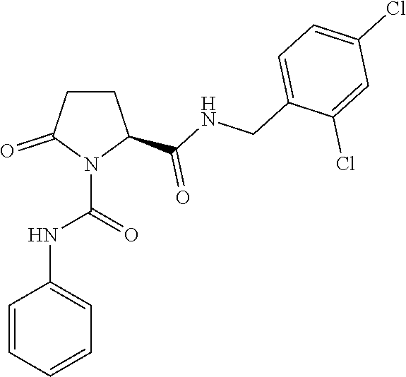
C1CC(C(NCC2=CC=C(Cl)C=C2Cl)=O)N(C(=O)NC2=CC=CC=C2)C1=O
